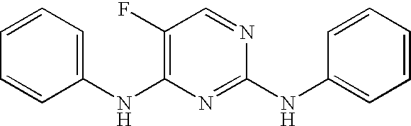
C1=CC(NC2=C(F)C=NC(NC3=CC=CC=C3)=N2)=CC=C1
